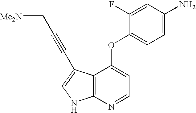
NC1=CC=C(OC2=CC=NC3=C2C(C#CC[Me2N])=CN3)C(F)=C1
